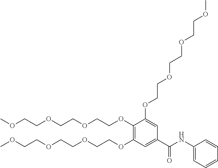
COCCOCCOCCOC1=C(OCCOCCOCCOC)C=C(C(NC2=CC=CC=C2)=O)C=C1OCCOCCOCCOC
